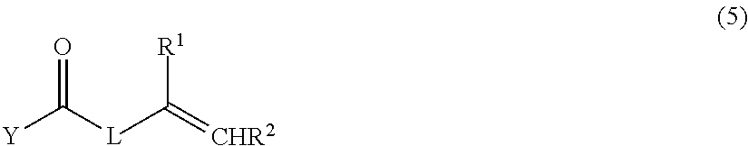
C(=O)([L]C(=[CHR2])[R1])[Y]
